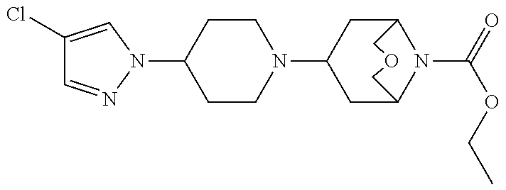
C1(Cl)=CN(C2CCN(C3CC4N(C(=O)OCC)C(C3)COC4)CC2)N=C1
